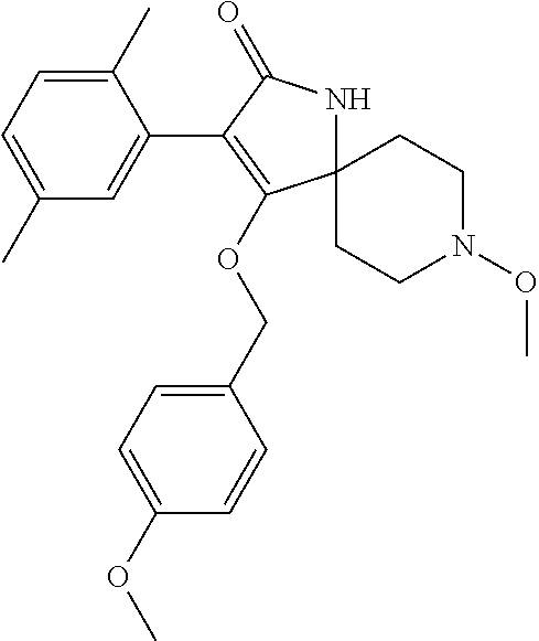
C1(C)=CC=C(C)C=C1C1=C(OCC2=CC=C(OC)C=C2)C2(NC1=O)CCN(OC)CC2
